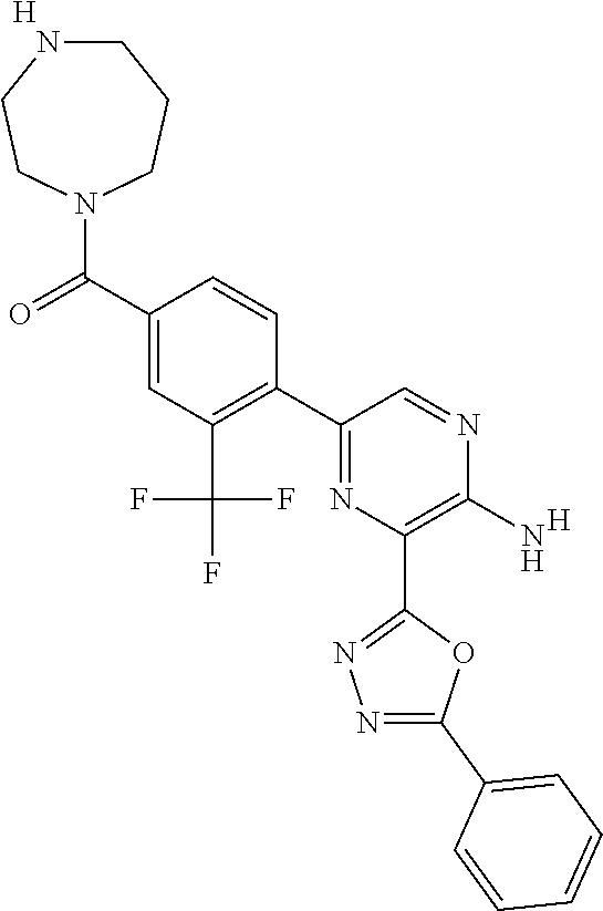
C1(C2=C(C(F)(F)F)C=C(C(=O)N3CCCNCC3)C=C2)=NC(C2=NN=C(C3=CC=CC=C3)O2)=C(N)N=C1.[H].[H]
